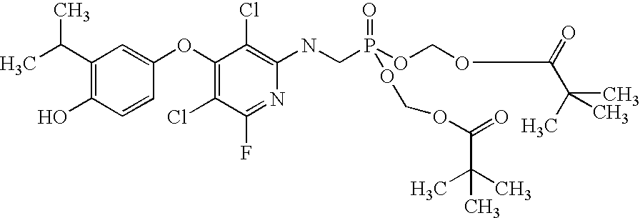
CC(C1=C(O)C=CC(OC2=C(Cl)C(F)=NC(NCP(OCOC(C(C)(C)C)=O)(=O)OCOC(C(C)(C)C)=O)=C2Cl)=C1)C
